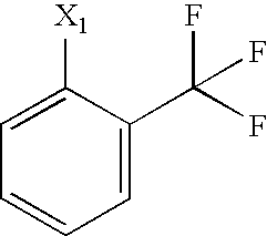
C1=C(C(F)(F)F)C([X1])=CC=C1
